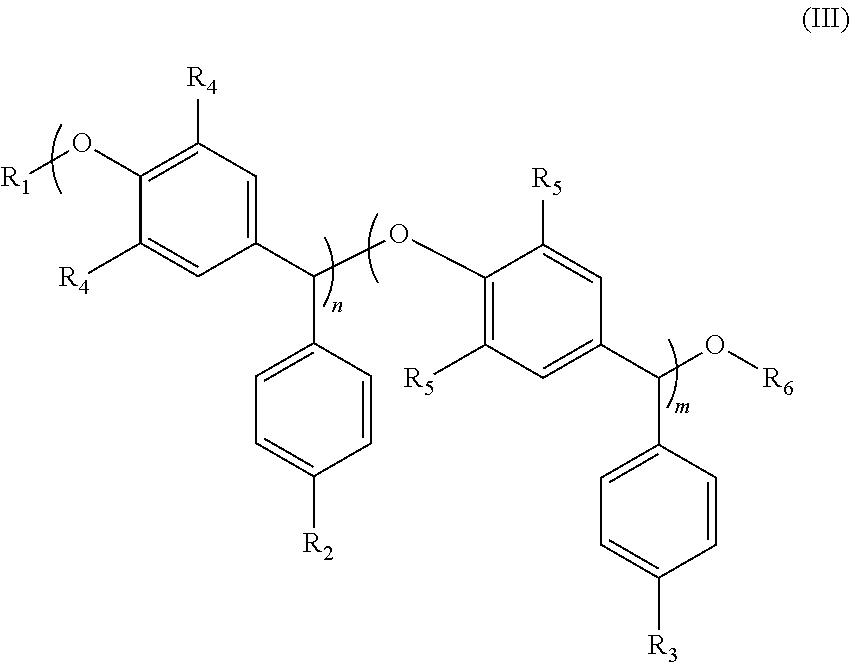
C1(C(OC2=C([R5])C=C(C(O[R6])C3=CC=C([R3])C=C3)C=C2[R5])C2=CC=C([R2])C=C2)=CC([R4])=C(O[R1])C([R4])=C1
